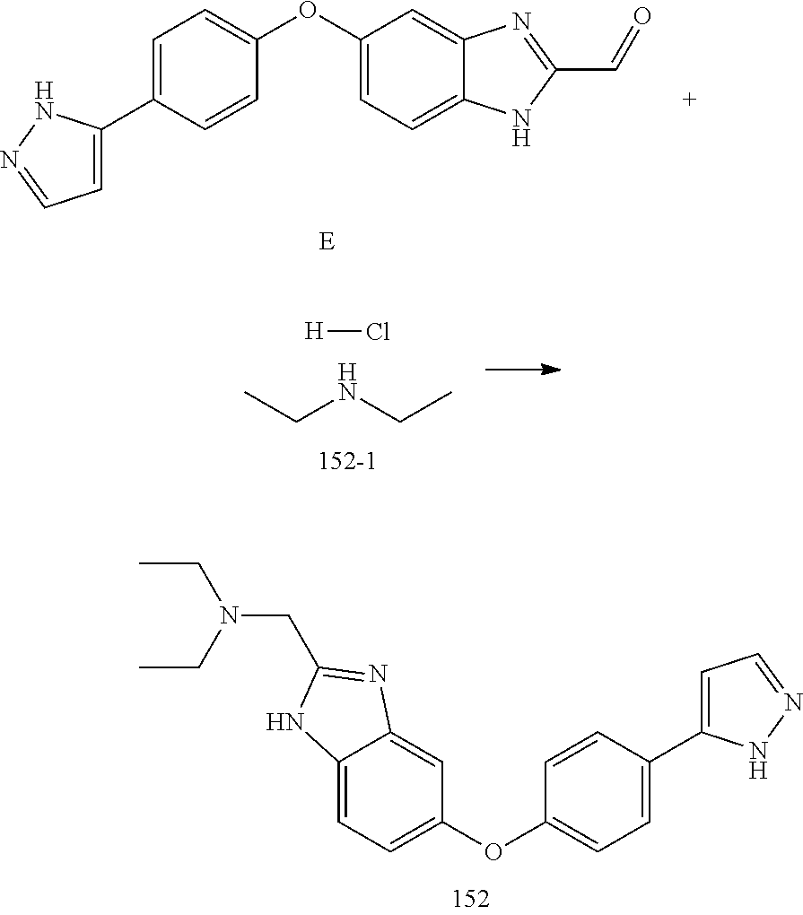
C1=C(C2=CC=NN2)C=CC(OC2=CC=C3C(=C2)N=C(C=O)N3)=C1.[E].[H]Cl.CCNCC.C1=C(C2=CC=NN2)C=CC(OC2=CC=C3C(=C2)N=C(CN(CC)CC)N3)=C1
